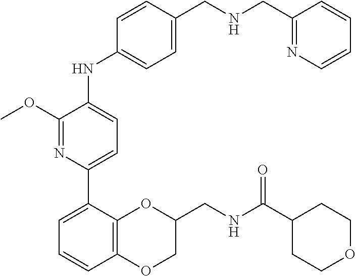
C1(C2=CC=C(NC3=CC=C(CNCC4=NC=CC=C4)C=C3)C(OC)=N2)=CC=CC2=C1OC(CNC(C1CCOCC1)=O)CO2
